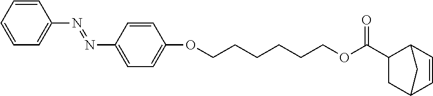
C1=CC=CC=C1N=NC1=CC=C(OCCCCCCOC(C2CC3C=CC2C3)=O)C=C1
